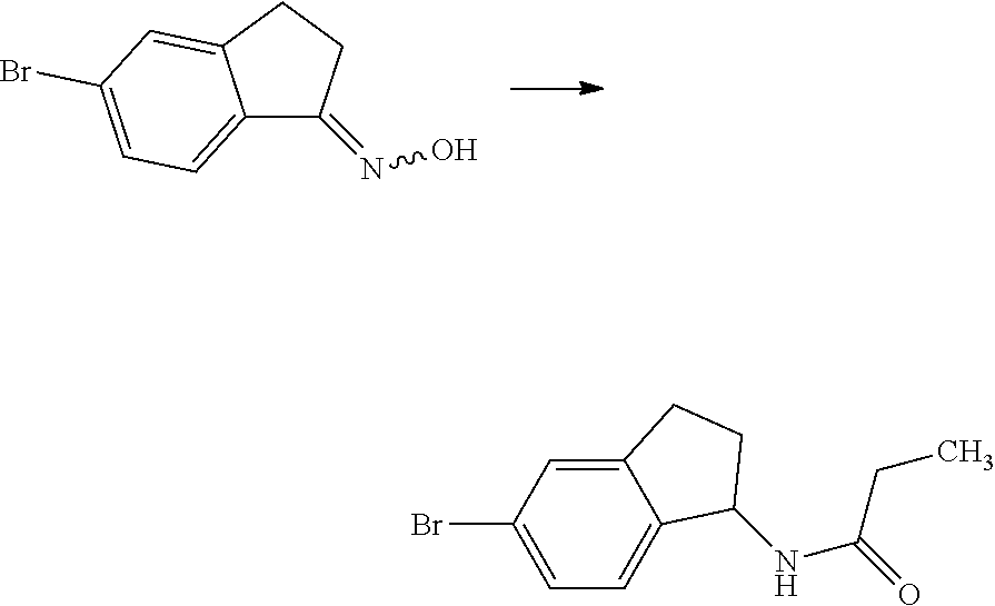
N(=C1C2=CC=C(Br)C=C2CC1)O.C12=CC(Br)=CC=C1C(NC(=O)CC)CC2
